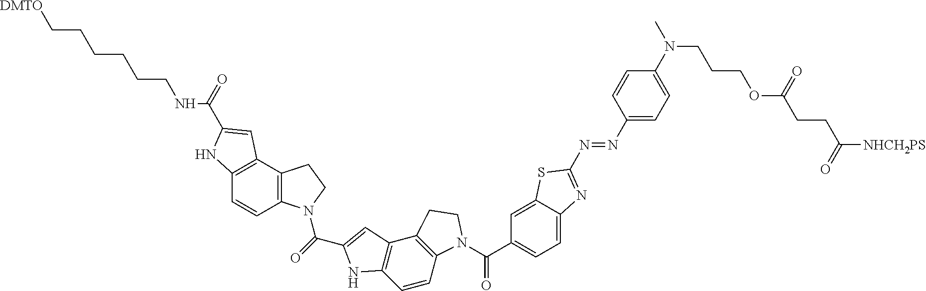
C12=C(C3=C(C=C1)NC(C(=O)NCCCCCC[DMTO])=C3)CCN2C(=O)C1=CC2=C(C=CC3=C2CCN3C(C2=CC=C3C(=C2)SC(N=NC2=CC=C(N(C)CCCOC(CCC([NHCH2PS])=O)=O)C=C2)=N3)=O)N1
